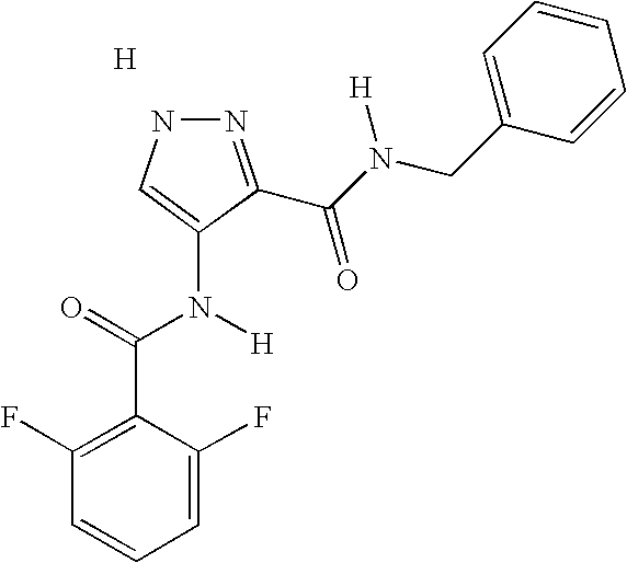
N1N=C(C(N(CC2=CC=CC=C2)[H])=O)C(N(C(=O)C2=C(F)C=CC=C2F)[H])=C1.[H]
